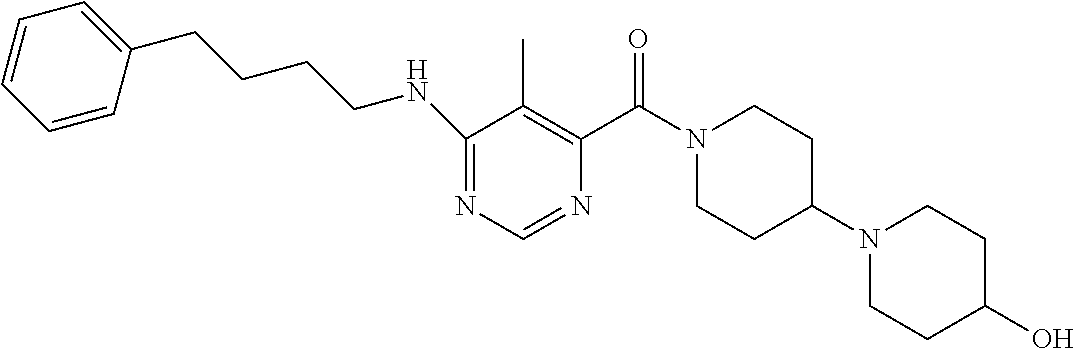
N1=C(NCCCCC2=CC=CC=C2)C(C)=C(C(N2CCC(N3CCC(O)CC3)CC2)=O)N=C1
